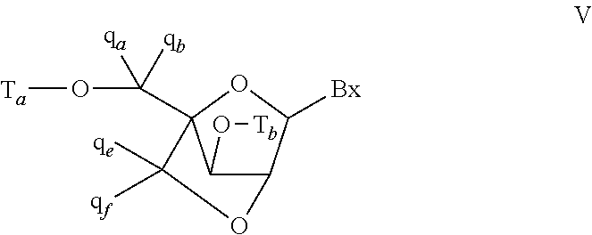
C1([qf])([qe])C2(C(O[Ta])([qa])[qb])C(O[Tb])C(C([Bx])O2)O1
